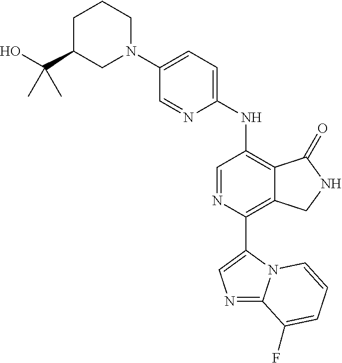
C1(N2CCCC(C(O)(C)C)C2)=CC=C(NC2=C3C(=C(C4=CN=C5N4C=CC=C5F)N=C2)CNC3=O)N=C1
